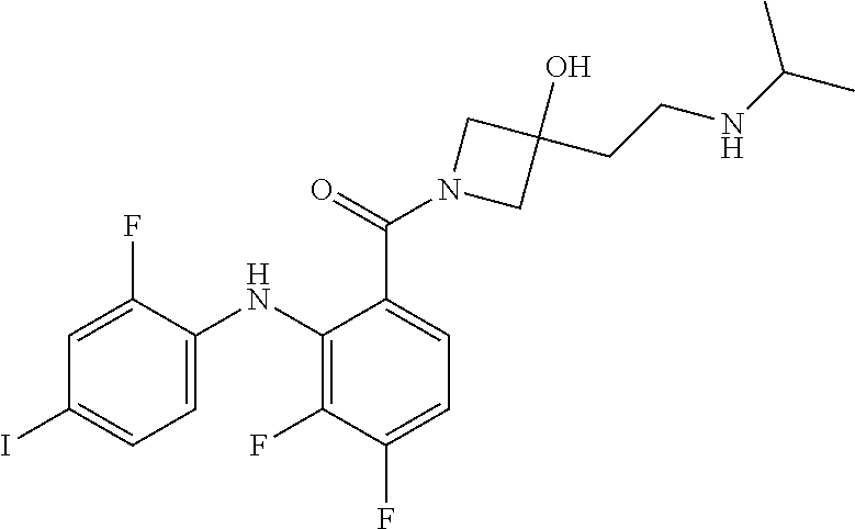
C1=C(F)C(NC2=C(F)C(F)=CC=C2C(=O)N2CC(CCNC(C)C)(O)C2)=CC=C1I
